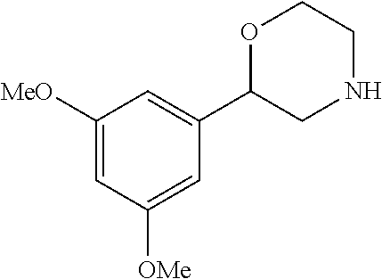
C1([MeO])=CC([OMe])=CC(C2CNCCO2)=C1
